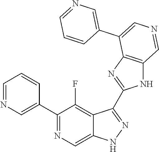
C1(C2=CN=CC=C2)=NC=C2C(=C1F)C(C1=NC3=C(N1)C=NC=C3C1=CN=CC=C1)=NN2
